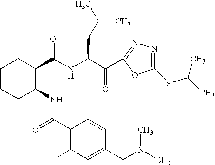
C1CCC(NC(=O)C2=C(F)C=C(CN(C)C)C=C2)C(C(NC(C(=O)C2=NN=C(SC(C)C)O2)CC(C)C)=O)C1
